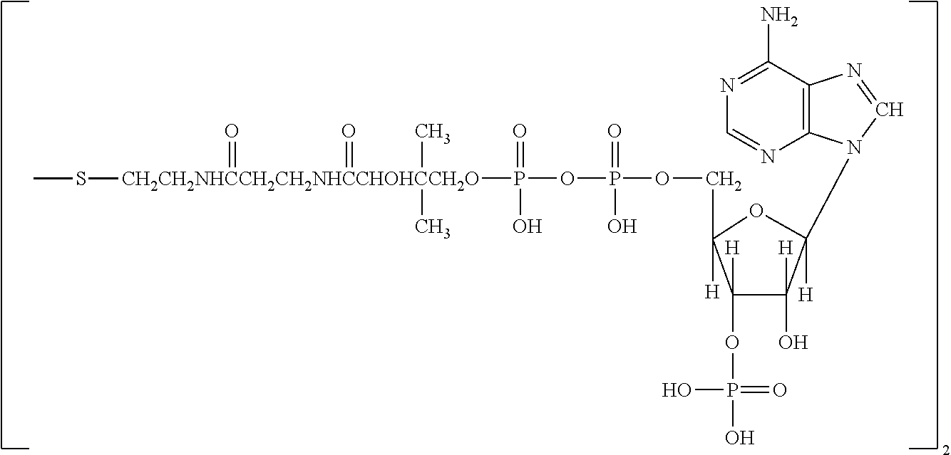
C1([H])(OP(O)(=O)O)C([H])(O)C(N2C3=C(N=C2)C(N)=NC=N3)([H])OC1([H])COP(=O)(OP(=O)([CH2CH2NHCCH2CH2NHCCHOHCCH2O](SC)(=O)(=O)(C)C)O)O
